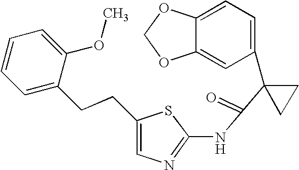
C1=C2C(=CC(C3(C(=O)NC4=NC=C(CCC5=CC=CC=C5OC)S4)CC3)=C1)OCO2
